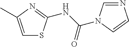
C1=C(C)N=C(NC(=O)N2C=NC=C2)S1
